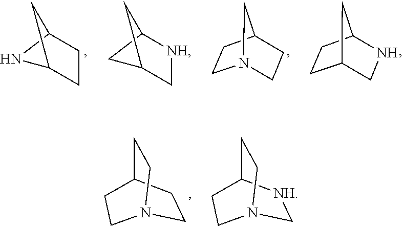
C1CC2NC1C2.[NH]1CC2CC1C2.C1CC2CCN1C2.C1NC2CCC1C2.C1CC2CCN1CC2.C1[NH]C2CCN1CC2
